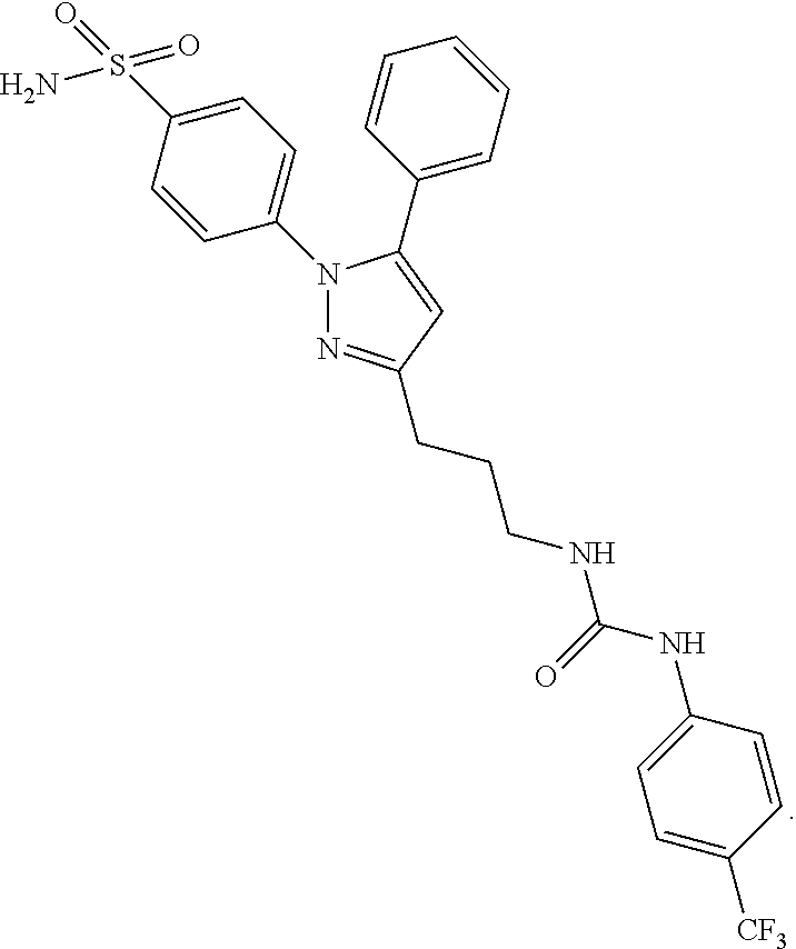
C1=C(N2N=C(CCCNC(NC3=CC=C([CF3])C=C3)=O)C=C2C2=CC=CC=C2)C=CC(S(N)(=O)=O)=C1
